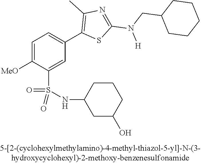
C1=C([OMe])C(S(NC2CCCC(O)C2)(=O)=O)=CC(C2=C(C)N=C(N(CC3CCCCC3)[H])S2)=C1
